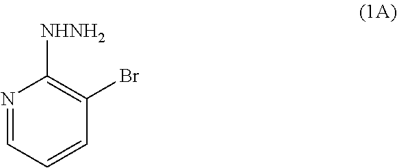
N1=CC=CC(Br)=C1[NHNH2]
